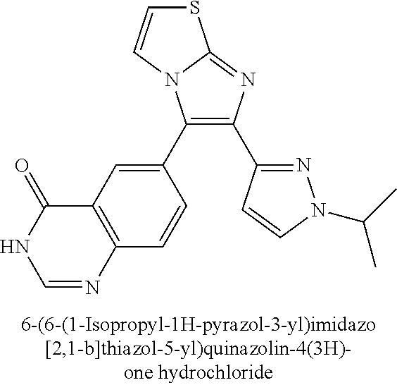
C1(C2=CC3=C(C=C2)N=CNC3=O)=C(C2=NN(C(C)C)C=C2)N=C2N1C=CS2
